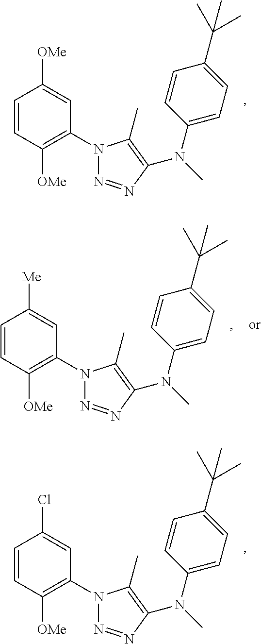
C1=CC([OMe])=C(N2N=NC(N(C3=CC=C(C(C)(C)C)C=C3)C)=C2C)C=C1[OMe].C1=CC([OMe])=C(N2N=NC(N(C3=CC=C(C(C)(C)C)C=C3)C)=C2C)C=C1[Me].C1=CC([OMe])=C(N2N=NC(N(C3=CC=C(C(C)(C)C)C=C3)C)=C2C)C=C1Cl
